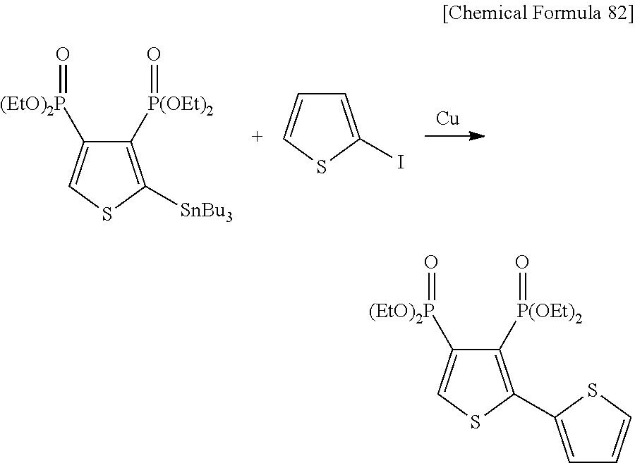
C1([P(OEt)2]=O)=C([SnBu3])SC=C1[(EtO)2P]=O.C1=C(I)SC=C1.C1([P(OEt)2]=O)=C(C2=CC=CS2)SC=C1[(EtO)2P]=O
